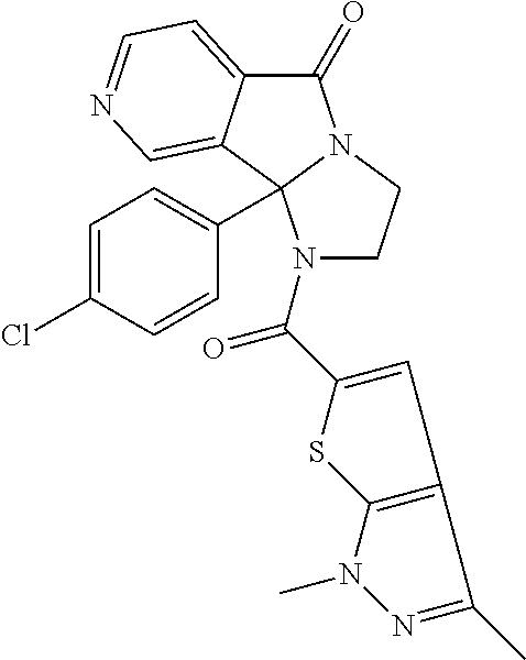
C(C1=CC2=C(S1)N(C)N=C2C)(=O)N1CCN2C(=O)C3=CC=NC=C3C21C1=CC=C(Cl)C=C1
